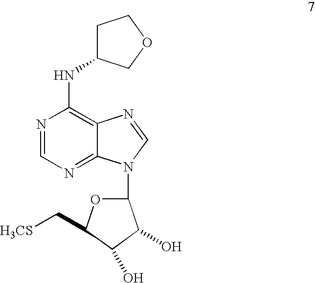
N1=CN=C2C(=C1NC1CCOC1)N=CN2C1OC(C[H3CS])C(O)C1O
